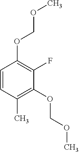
C1=CC(C)=C(OCOC)C(F)=C1OCOC
